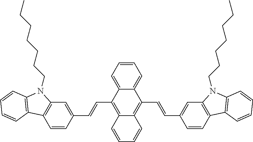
C1=CC=C2C(=C1)C(C=CC1=CC3=C(C=C1)C1=C(N3CCCCCCC)C=CC=C1)=C1C(=C2C=CC2=CC3=C(C=C2)C2=C(N3CCCCCCC)C=CC=C2)C=CC=C1
